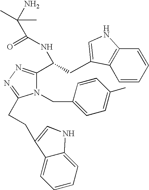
N1(CC2=CC=C(C)C=C2)C(CCC2=CNC3=CC=CC=C32)=NN=C1C(CC1=CNC2=C1C=CC=C2)NC(C(N)(C)C)=O
